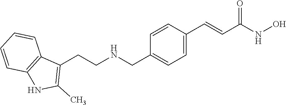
C1=C(CNCCC2=C(C)NC3=C2C=CC=C3)C=CC(C=CC(NO)=O)=C1
